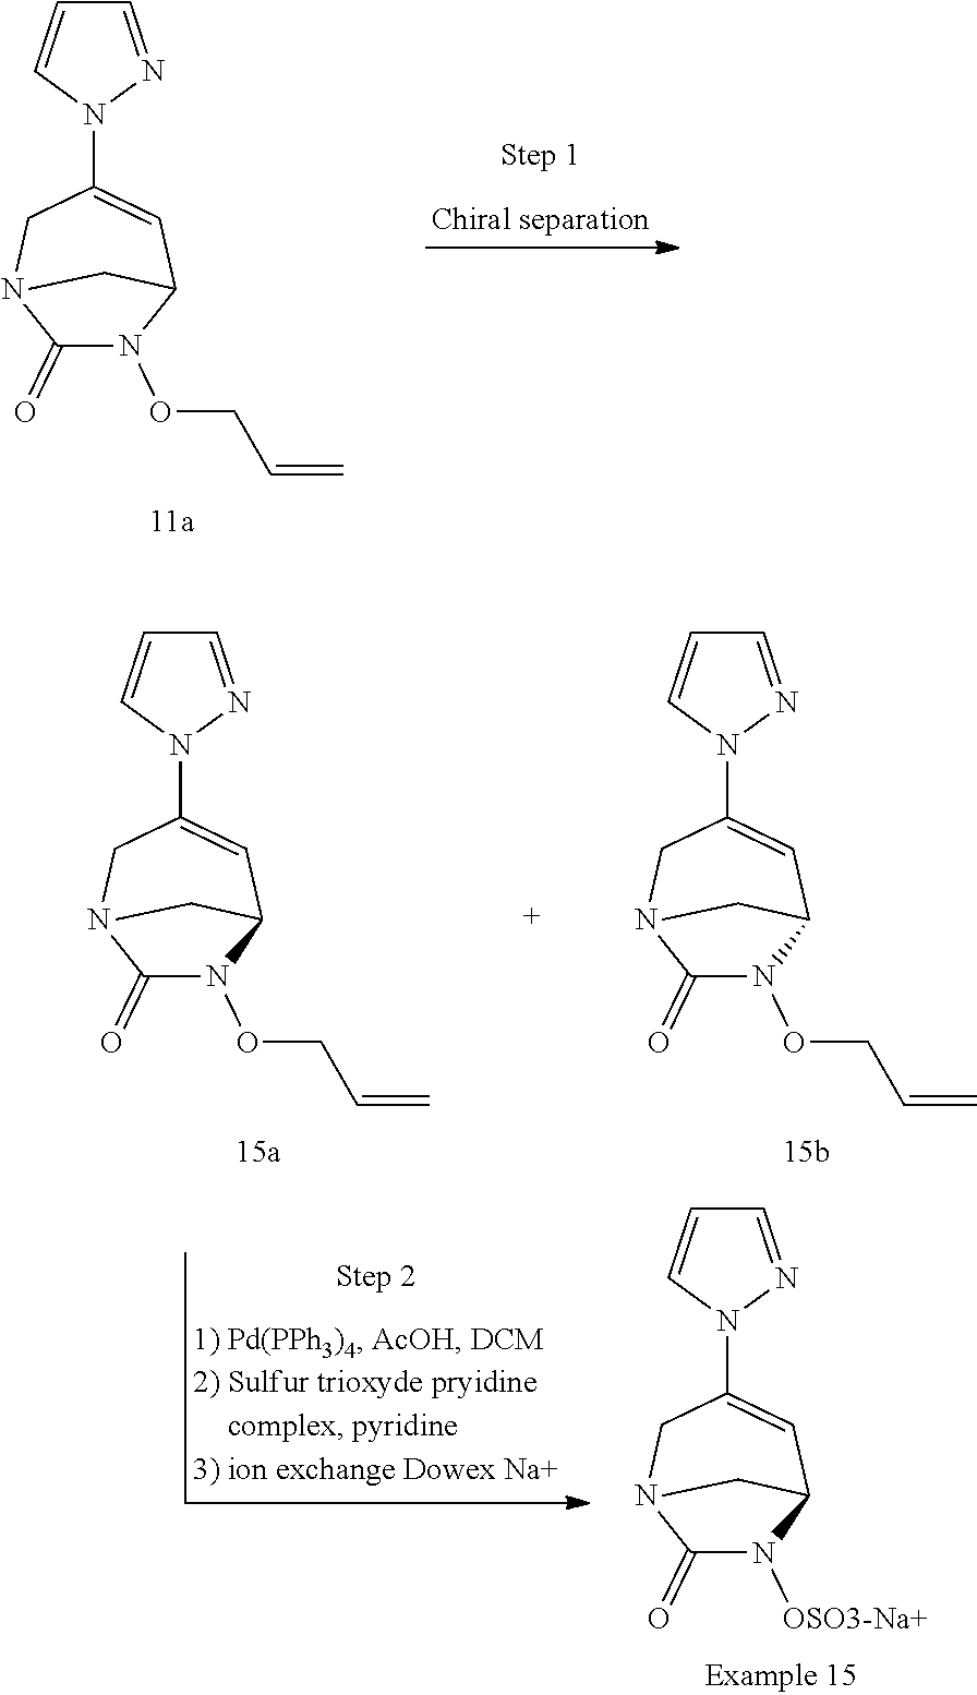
C1(=O)N(OCC=C)C2C=C(N3N=CC=C3)CN1C2.C1(=O)N(OCC=C)C2C=C(N3N=CC=C3)CN1C2.C1(=O)N(OCC=C)C2C=C(N3N=CC=C3)CN1C2.C1(=O)N([OSO3-Na+])C2C=C(N3N=CC=C3)CN1C2
